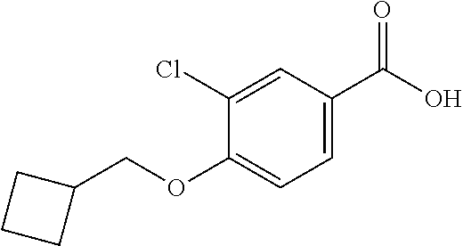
C1(Cl)=CC(C(O)=O)=CC=C1OCC1CCC1
